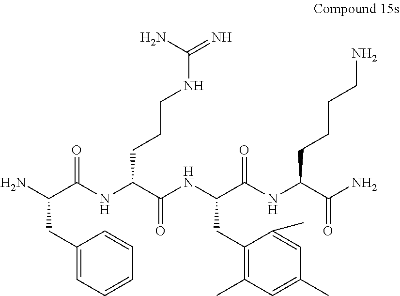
NC(C(NC(C(NC(C(NC(C(N)=O)CCCCN)=O)CC1=C(C)C=C(C)C=C1C)=O)CCCNC(N)=N)=O)CC1=CC=CC=C1
